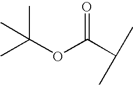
O=C(C(C)C)OC(C)(C)C
